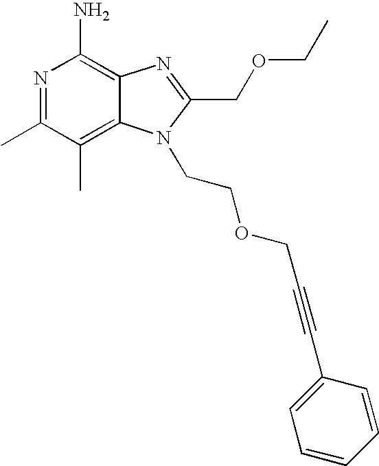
N1=C(C)C(C)=C2C(=C1N)N=C(COCC)N2CCOCC#CC1=CC=CC=C1
